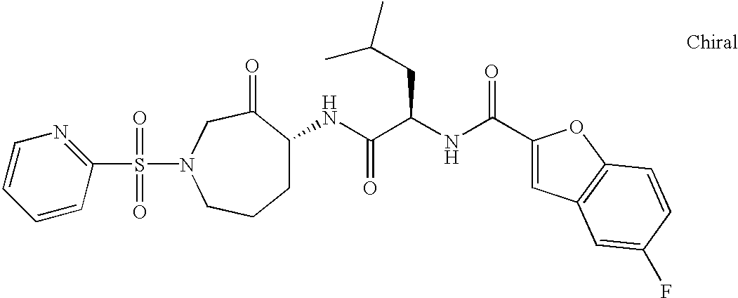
C1=CC=CC(S(=O)(=O)N2CC(=O)C(NC(C(NC(C3=CC4=C(O3)C=CC(F)=C4)=O)CC(C)C)=O)CCC2)=N1
